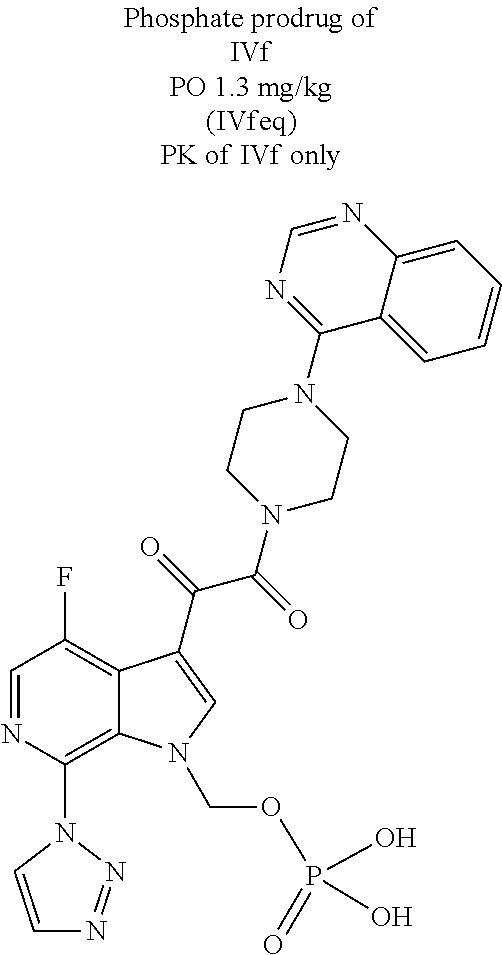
C1=NC(N2C=CN=N2)=C2C(=C1F)C(C(=O)C(N1CCN(C3=NC=NC4=CC=CC=C34)CC1)=O)=CN2COP(O)(O)=O
